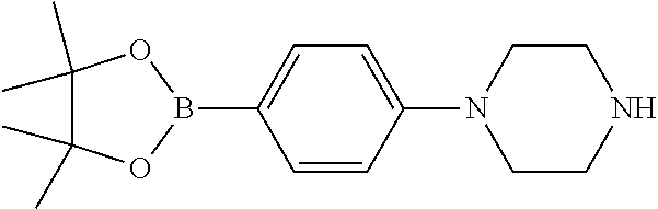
C1=CC(N2CCNCC2)=CC=C1B1OC(C)(C)C(C)(C)O1
